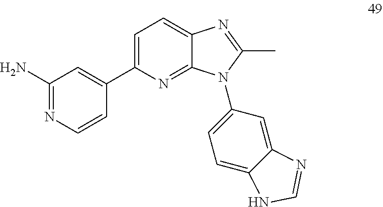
C1=C(C2=CC(N)=NC=C2)N=C2C(=C1)N=C(C)N2C1=CC=C2C(=C1)N=CN2
